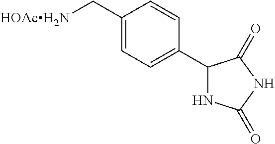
C1=CC(C[HOAcH2N])=CC=C1C1NC(=O)NC1=O
